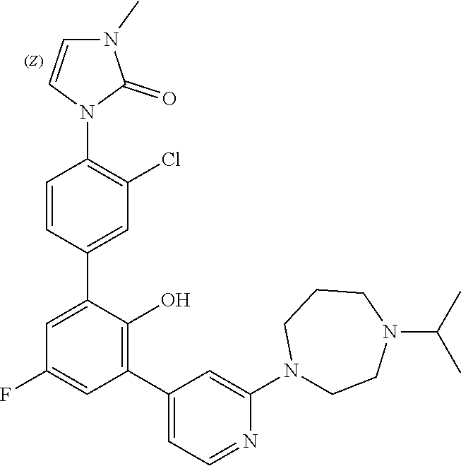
N1(C2=CC(C3=C(O)C(C4=CC(Cl)=C(N5C=CN(C)C5=O)C=C4)=CC(F)=C3)=CC=N2)CCN(C(C)C)CCC1
